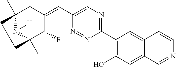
C1(C2=C(O)C=C3C(=C2)C=CN=C3)=NC=C(C=C2CC3(C)N([H])C(C)(C2F)CC3)N=N1
